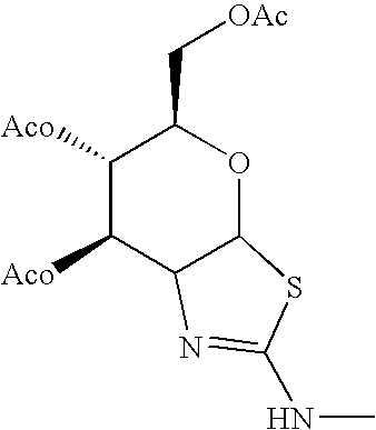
C1([Aco])C([Aco])C2C(OC1C[OAc])SC(NC)=N2
